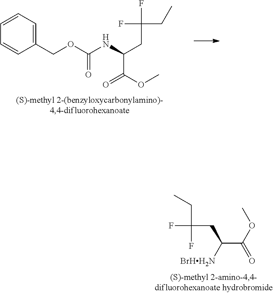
C1=CC=CC(COC(NC(CC(F)(CC)F)C(OC)=O)=O)=C1.C(C(F)(CC([BrHH2N])C(OC)=O)F)C
